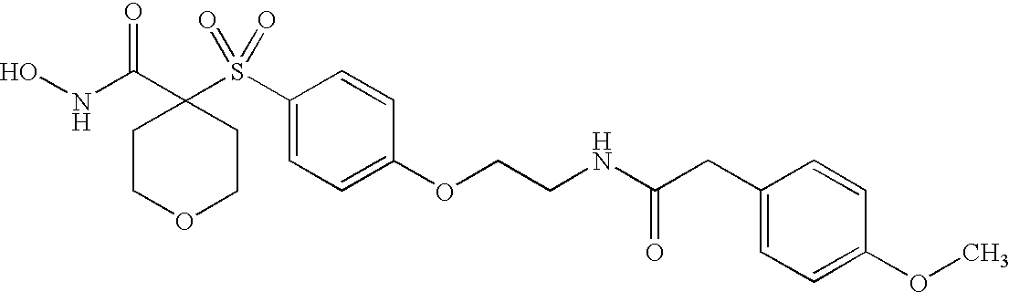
N(C(C1(S(C2=CC=C(OCCNC(CC3=CC=C(OC)C=C3)=O)C=C2)(=O)=O)CCOCC1)=O)O
